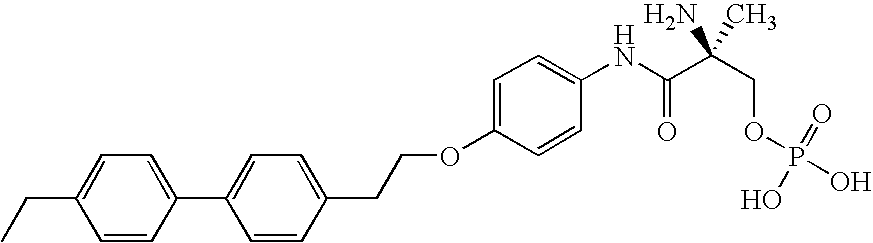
C1=C(CC)C=CC(C2=CC=C(CCOC3=CC=C(NC(C(COP(=O)(O)O)(N)C)=O)C=C3)C=C2)=C1
